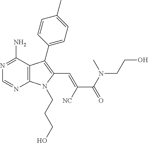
N1=C(N)C2=C(N=C1)N(CCCO)C(C=C(C(N(CCO)C)=O)[NC])=C2C1=CC=C(C)C=C1
